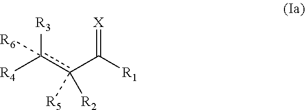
[R3]c(c(C([R1])=[X])([R5])[R2])([R4])[R6]
